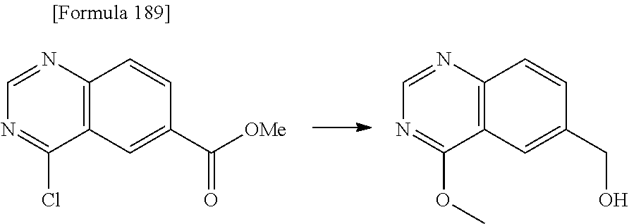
C12=C(N=CN=C1Cl)C=CC(C([OMe])=O)=C2.C12=C(N=CN=C1OC)C=CC(CO)=C2
